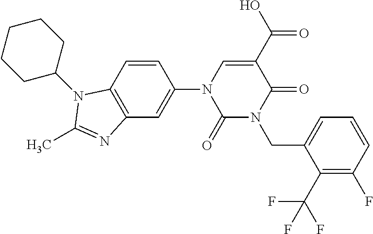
C1(=O)N(CC2=CC=CC(F)=C2C(F)(F)F)C(=O)C(C(O)=O)=CN1C1=CC2=C(C=C1)N(C1CCCCC1)C(C)=N2
